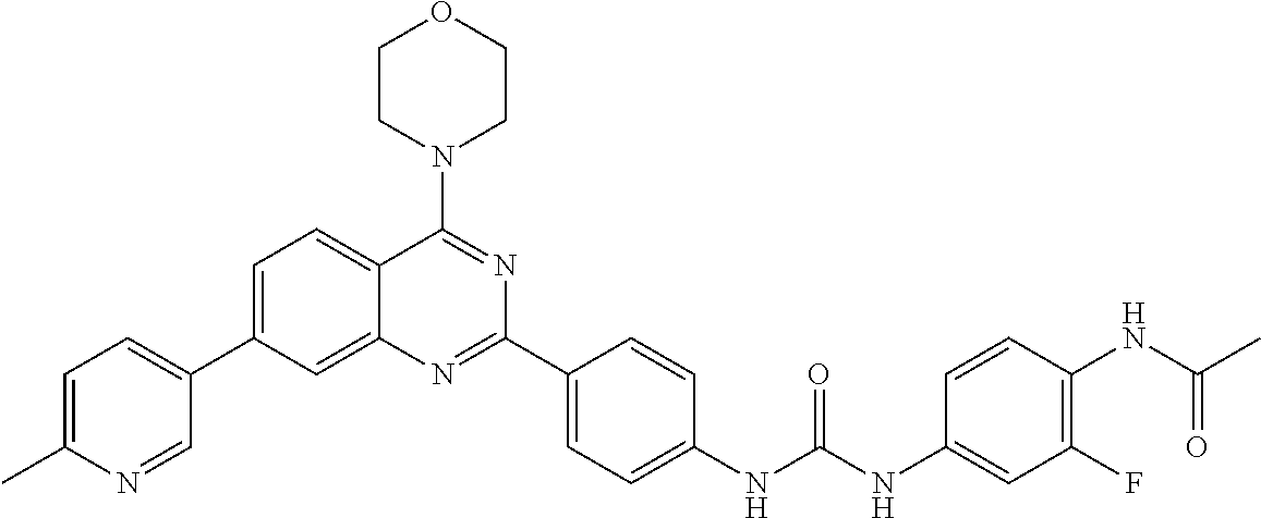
C1=C(C2=CC=C(C)N=C2)C=C2C(=C1)C(N1CCOCC1)=NC(C1=CC=C(NC(NC3=CC(F)=C(NC(C)=O)C=C3)=O)C=C1)=N2
